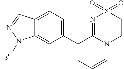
C12=CC=C(C3=CC=CN4C3=NS(=O)(=O)CC4)C=C1N(C)N=C2
